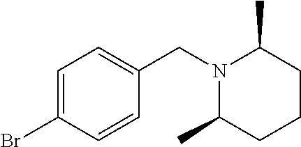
C1=C(Br)C=CC(CN2C(C)CCCC2C)=C1
